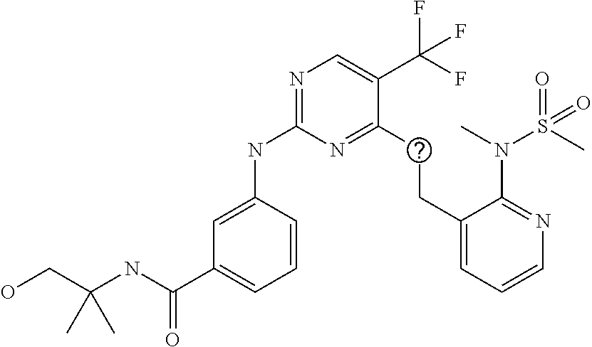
N(C1=NC=C(C(F)(F)F)C(CCC2=CC=CN=C2N(S(=O)(C)=O)C)=N1)C1=CC(C(NC(CO)(C)C)=O)=CC=C1
